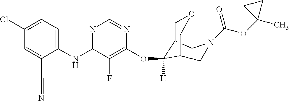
C1(NC2=NC=NC(OC3([H])C4COCC3CN(C(=O)OC3(C)CC3)C4)=C2F)=CC=C(Cl)C=C1C#N
